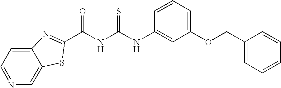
C1(NC(NC(=O)C2=NC3=CC=NC=C3S2)=S)=CC(OCC2=CC=CC=C2)=CC=C1
